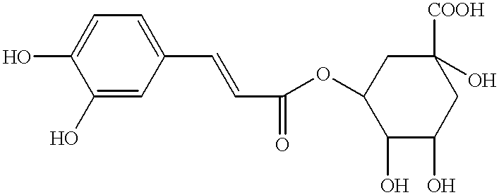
C1(O)=CC(C=CC(OC2C(O)C(O)CC([COOH])(O)C2)=O)=CC=C1O
